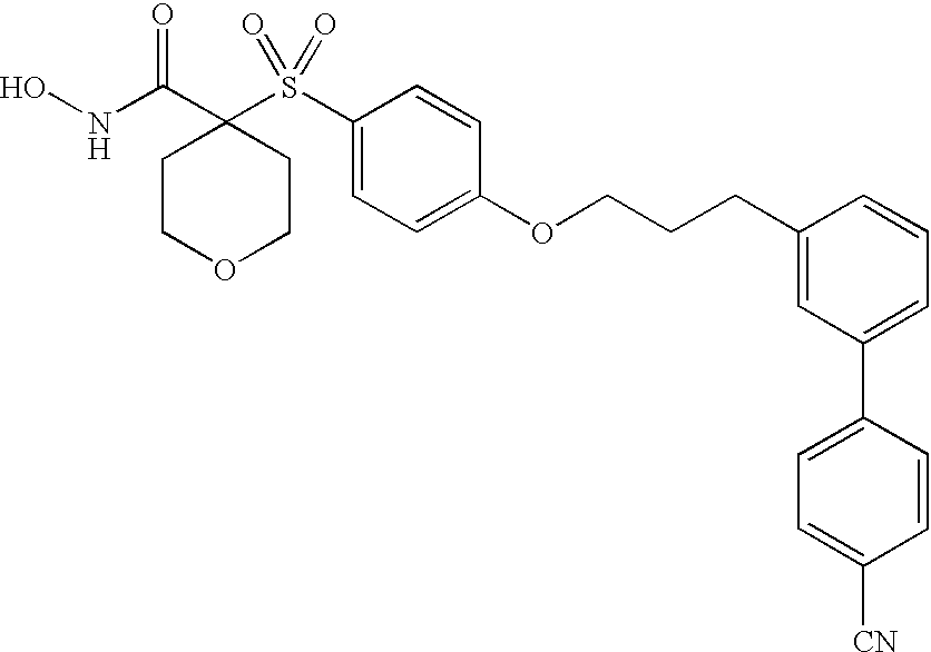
N(C(C1(S(C2=CC=C(OCCCC3=CC(C4=CC=C([CN])C=C4)=CC=C3)C=C2)(=O)=O)CCOCC1)=O)O
